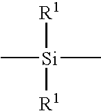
[R1][Si]([R1])(C)C
